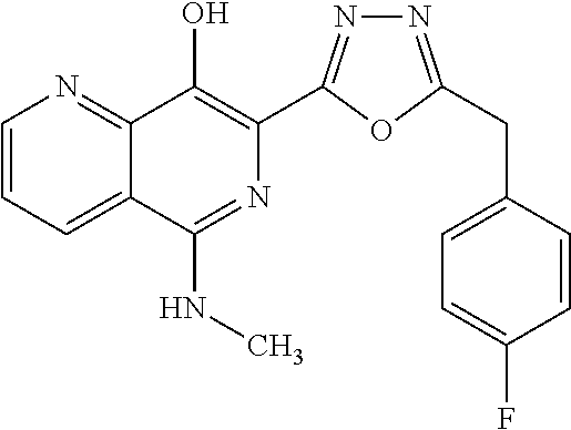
C1=CC=C2C(=N1)C(O)=C(C1=NN=C(CC3=CC=C(F)C=C3)O1)N=C2NC
